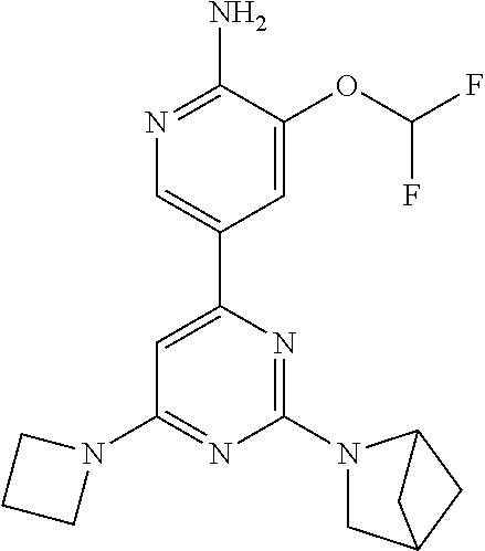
N1=C(N)C(OC(F)F)=CC(C2=CC(N3CCC3)=NC(N3CC4CC3C4)=N2)=C1
